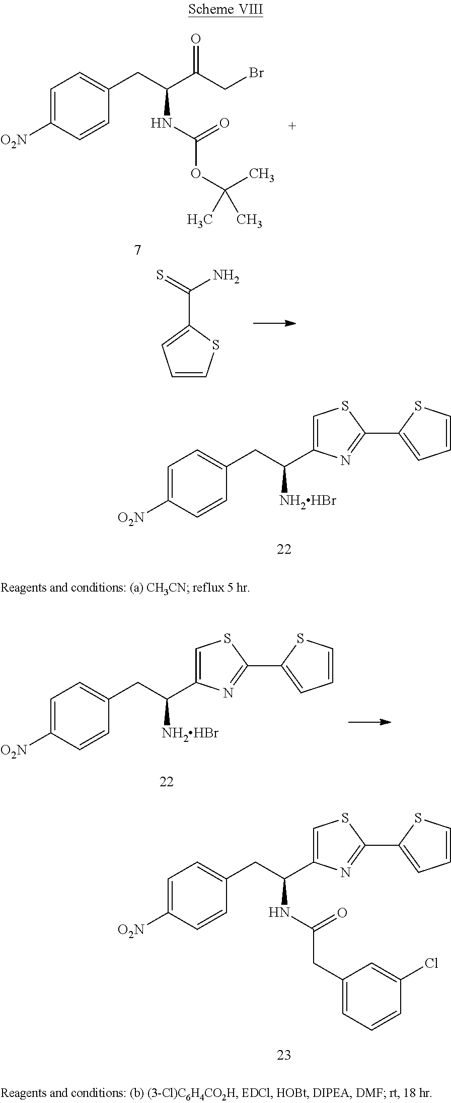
[O2N]C1=CC=C(CC(C(CBr)=O)NC(OC(C)(C)C)=O)C=C1.C1=CSC(C(=S)N)=C1.[O2N]C1=CC=C(CC(C2=CSC(C3=CC=CS3)=N2)[NH2HBr])C=C1.[O2N]C1=CC=C(CC(C2=CSC(C3=CC=CS3)=N2)[NH2HBr])C=C1.[O2N]C1=CC=C(CC(C2=CSC(C3=CC=CS3)=N2)NC(CC2=CC=CC(Cl)=C2)=O)C=C1
